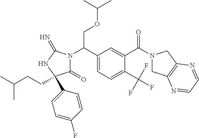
C(C1=CC=C(C(F)(F)F)C(C(=O)N2CC3=C(C2)N=CC=N3)=C1)(N1C(=O)C(C2=CC=C(F)C=C2)(CCC(C)C)NC1=N)COC(C)C
